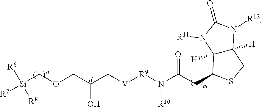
O=C(CC1C2([H])C([H])(N([R12])C(=O)N2[R11])CS1)N([R9][V]CC(COC[Si]([R7])([R6])[R8])O)[R10]
